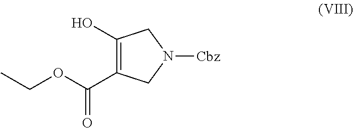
C1(O)=C(C(OCC)=O)CN([Cbz])C1
